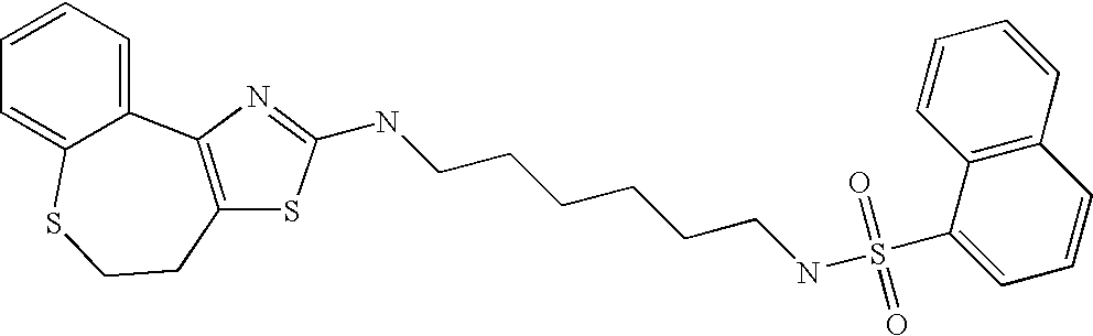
C12=CC=CC=C1SCCC1=C2N=C(NCCCCCCNS(C2=CC=CC3=C2C=CC=C3)(=O)=O)S1
